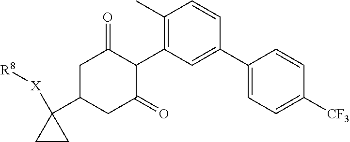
C1(C2=CC(C3C(=O)CC(C4([X][R8])CC4)CC3=O)=C(C)C=C2)=CC=C([CF3])C=C1
